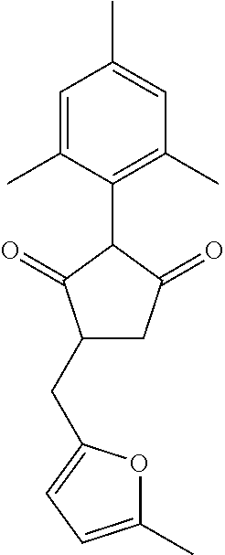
C1=C(C)C(C2C(=O)C(CC3=CC=C(C)O3)CC2=O)=C(C)C=C1C
